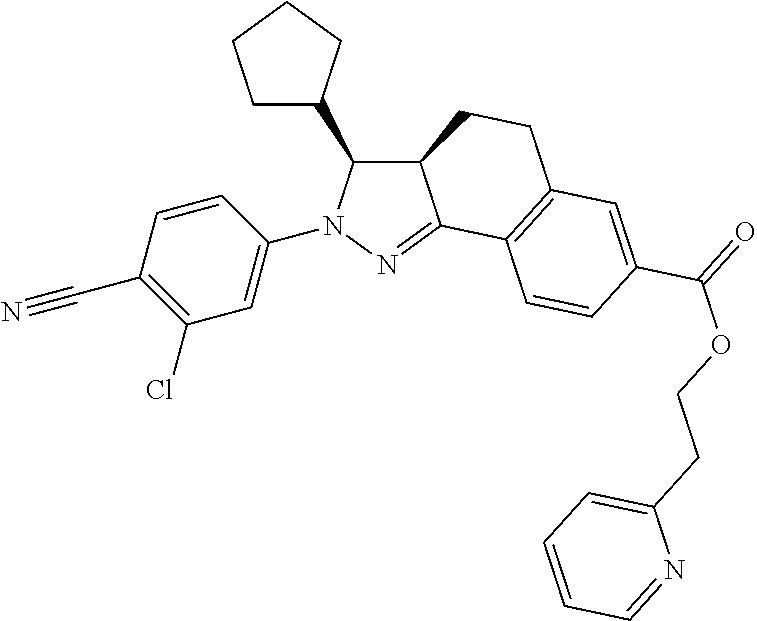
N1(C2=CC(Cl)=C(C#N)C=C2)C(C2CCCC2)C2C(=N1)C1=C(CC2)C=C(C(OCCC2=CC=CC=N2)=O)C=C1
